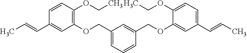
C1=CC(OCC)=C(OCC2=CC=CC(COC3=CC(C=CC)=CC=C3OCC)=C2)C=C1C=CC
